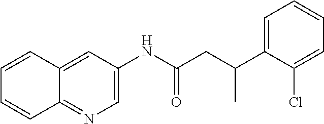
C1=C(NC(CC(C2=CC=CC=C2Cl)C)=O)C=C2C(=N1)C=CC=C2
